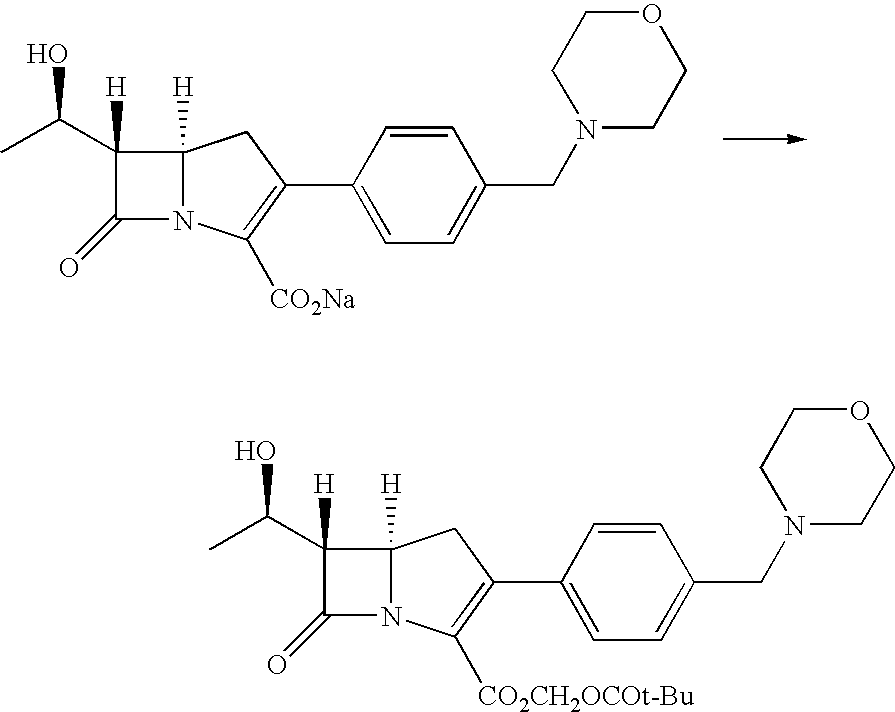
C12([H])N(C([CO2Na])=C(C3=CC=C(CN4CCOCC4)C=C3)C1)C(=O)C2([H])C(C)O.C12([H])N(C([CO2CH2OCOt-Bu])=C(C3=CC=C(CN4CCOCC4)C=C3)C1)C(=O)C2([H])C(C)O
